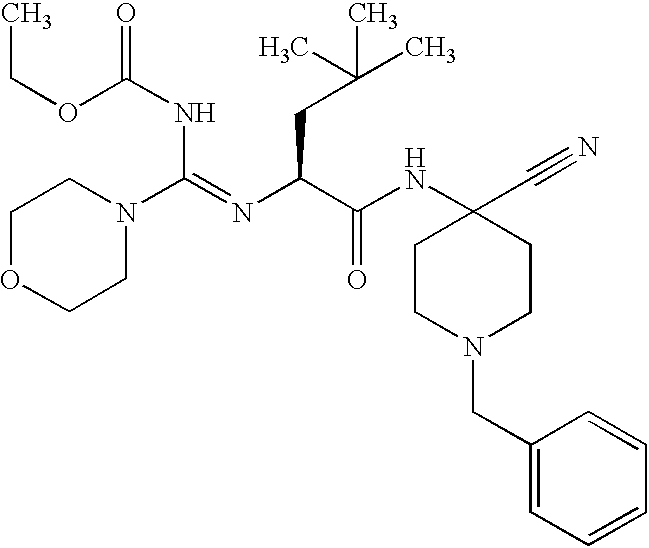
C1OCCN(C(=NC(C(NC2(C#N)CCN(CC3=CC=CC=C3)CC2)=O)CC(C)(C)C)NC(=O)OCC)C1
